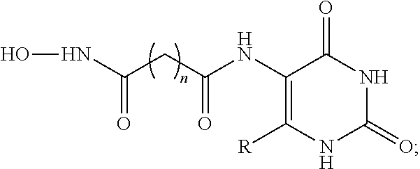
ONC(CC(NC1=C([R])NC(=O)NC1=O)=O)=O
